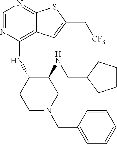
C1=NC(NC2CCN(CC3=CC=CC=C3)CC2NCC2CCCC2)=C2C(=N1)SC(C[CF3])=C2
